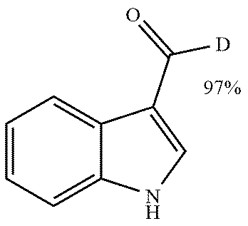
C1=CC=C2C(=C1)C(C(=O)[D])=CN2
